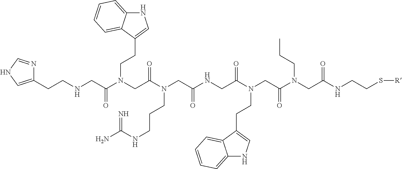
N(C(CN(C(CN(C(CNC(CN(C(CN(C(CNCCC1=CNC=N1)=O)CCC1=CNC2=CC=CC=C12)=O)CCCNC(=N)N)=O)=O)CCC1=CNC2=CC=CC=C12)=O)CCC)=O)CCS[R]
